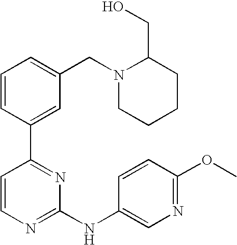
C1=CC(C2=NC(NC3=CN=C(OC)C=C3)=NC=C2)=CC(CN2CCCCC2CO)=C1
